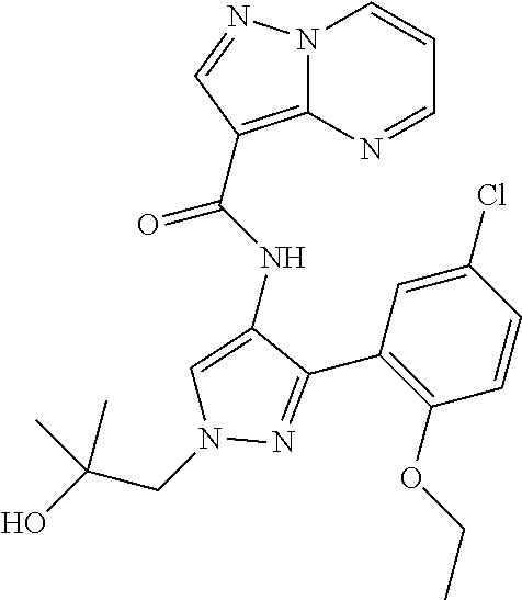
N12C(=C(C(NC3=CN(CC(O)(C)C)N=C3C3=C(OCC)C=CC(Cl)=C3)=O)C=N1)N=CC=C2
